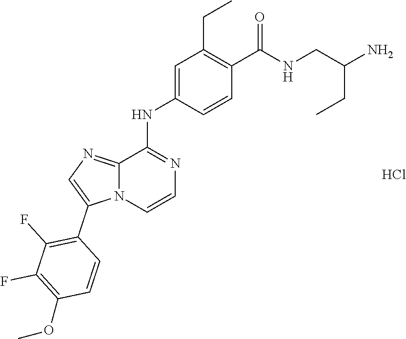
C1(C(NCC(N)CC)=O)=C(CC)C=C(NC2=NC=CN3C2=NC=C3C2=C(F)C(F)=C(OC)C=C2)C=C1.Cl
